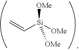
C([Si]([OMe])([OMe])[OMe])=C
